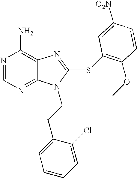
N1=CN=C2C(=C1N)N=C(SC1=C(OC)C=CC([O2N])=C1)N2CCC1=CC=CC=C1Cl
